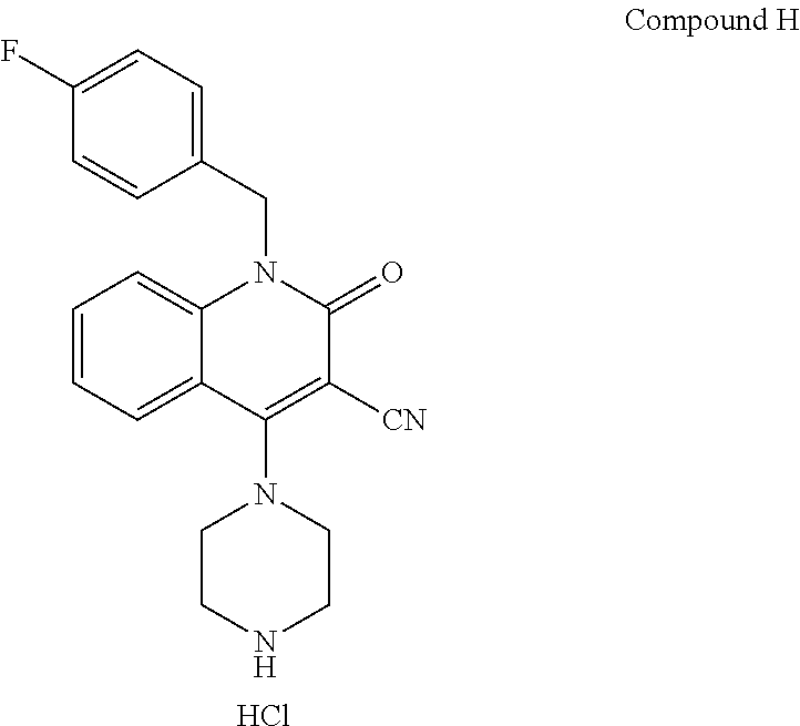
C1(CN2C3=CC=CC=C3C(N3CCNCC3)=C([CN])C2=O)=CC=C(F)C=C1.Cl
